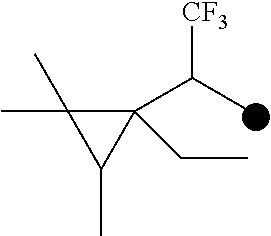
C1(C(C)[CF3])(CC)C(C)(C)C1C
